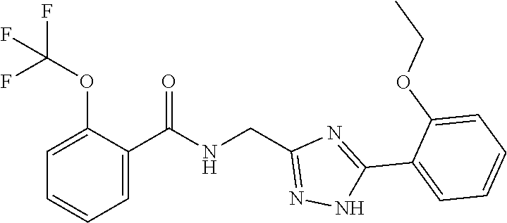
C1=C(OC(F)(F)F)C(C(NCC2=NNC(C3=CC=CC=C3OCC)=N2)=O)=CC=C1
